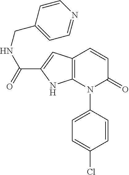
C12=C(C=C(C(=O)NCC3=CC=NC=C3)N1)C=CC(=O)N2C1=CC=C(Cl)C=C1
